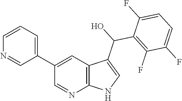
C1(C2=CC=CN=C2)=CC2=C(N=C1)NC=C2C(O)C1=C(F)C(F)=CC=C1F
